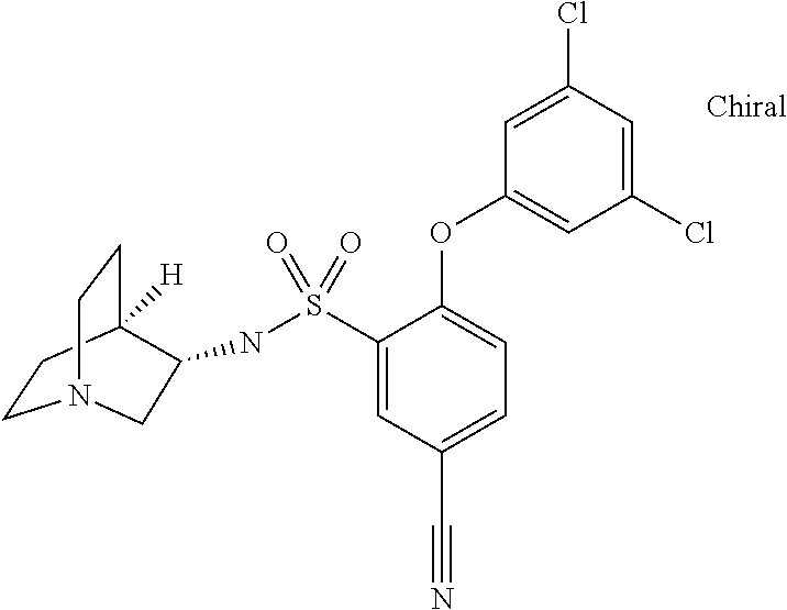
N(S(C1=CC(C#N)=CC=C1OC1=CC(Cl)=CC(Cl)=C1)(=O)=O)C1C2([H])CCN(CC2)C1
